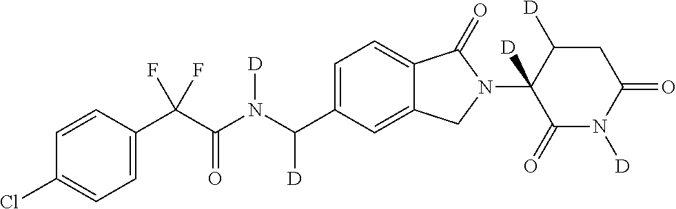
C1=CC(C(C(N(C(C2=CC=C3C(=C2)CN(C2([D])C(=O)N([D])C(=O)CC2[D])C3=O)[D])[D])=O)(F)F)=CC=C1Cl
